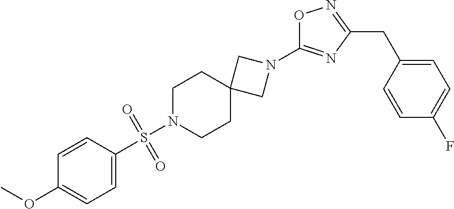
O1N=C(CC2=CC=C(F)C=C2)N=C1N1CC2(CCN(S(C3=CC=C(OC)C=C3)(=O)=O)CC2)C1
